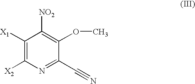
C1([X1])=C([X2])N=C(C#N)C(OC)=C1[NO2]
